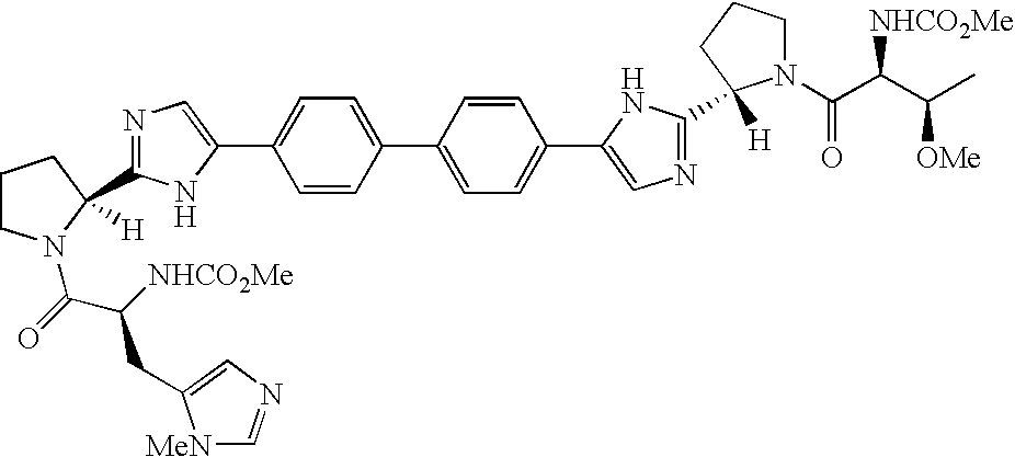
C1=CC(C2=CC=C(C3=CN=C(C4([H])N(C(C(C(C)[OMe])[NHCO2Me])=O)CCC4)N3)C=C2)=CC=C1C1=CN=C(C2([H])N(C(=O)C([NHCO2Me])CC3=CN=C[MeN]3)CCC2)N1
